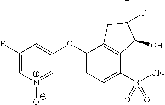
O(C1=CC(F)=C[N+]([O-])=C1)C1=CC=C(S([CF3])(=O)=O)C2=C1CC(F)(F)C2O
